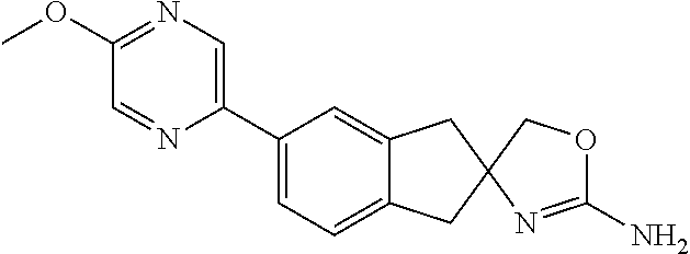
C1(C2=CN=C(OC)C=N2)=CC=C2C(=C1)CC1(C2)COC(N)=N1
